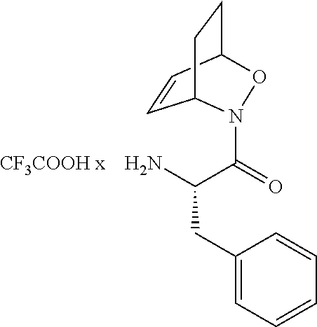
C1(CC(N)C(=O)N2C3C=CC(CC3)O2)=CC=CC=C1.[CF3COOH x]
